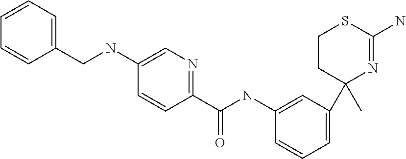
C1CC(C)(C2=CC=CC(NC(C3=NC=C(NCC4=CC=CC=C4)C=C3)=O)=C2)N=C(N)S1
